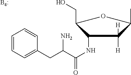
CC1C([H])([H])C(NC(C(CC2=CC=CC=C2)N)=O)C(CO)O1.[B4:]
